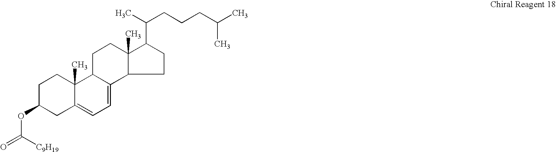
C1C(OC(=O)[C9H19])CC2=CC=C3C(C2(C)C1)CCC1(C)C3CCC1C(C)CCCC(C)C
